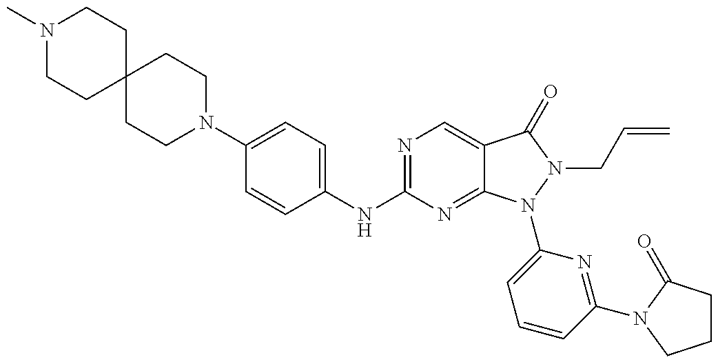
N1(C)CCC2(CC1)CCN(C1=CC=C(NC3=NC=C4C(=N3)N(C3=CC=CC(N5C(=O)CCC5)=N3)N(CC=C)C4=O)C=C1)CC2
